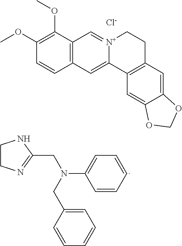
C1(OC)=C(OC)C=CC2=C1C=[N+]1C(=C2)C2=C(CC1)C=C1C(=C2)OCO1.[Cl-].C1CN=C(CN(C2=CC=CC=C2)CC2=CC=CC=C2)N1
